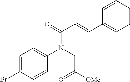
C1(Br)=CC=C(N(CC([OMe])=O)C(C=CC2=CC=CC=C2)=O)C=C1
